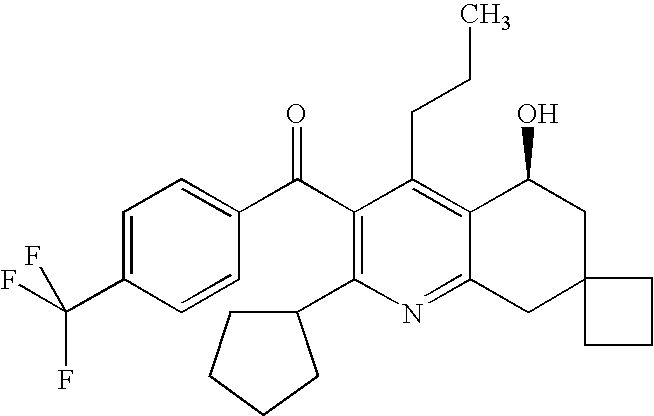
C(C1=C2C(=NC(C3CCCC3)=C1C(C1=CC=C(C(F)(F)F)C=C1)=O)CC1(CC2O)CCC1)CC
